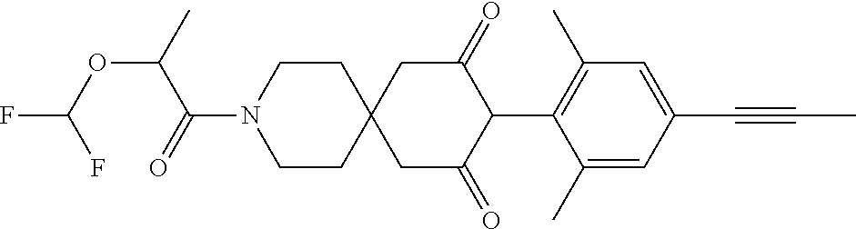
C1CN(C(=O)C(OC(F)F)C)CCC12CC(=O)C(C1=C(C)C=C(C#CC)C=C1C)C(=O)C2
